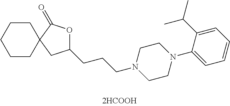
C12(CC(CCCN3CCN(C4=CC=CC=C4C(C)C)CC3)OC1=O)CCCCC2
